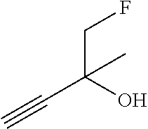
C#CC(O)(CF)C
